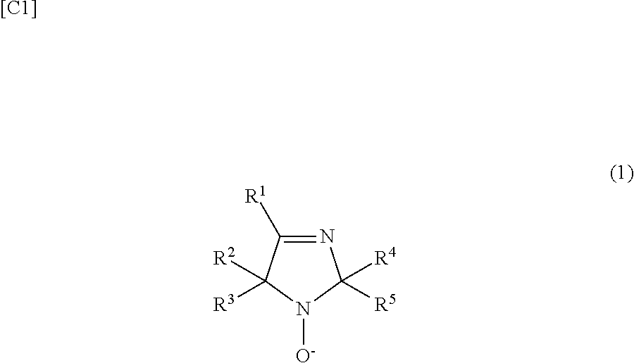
N1=C([R1])C([R2])([R3])N([O-])C1([R4])[R5].[[C1]]
